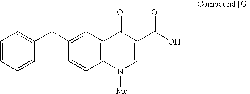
C12=C(C=C(CC3=CC=CC=C3)C=C1)C(=O)C(C(O)=O)=CN2[Me]
